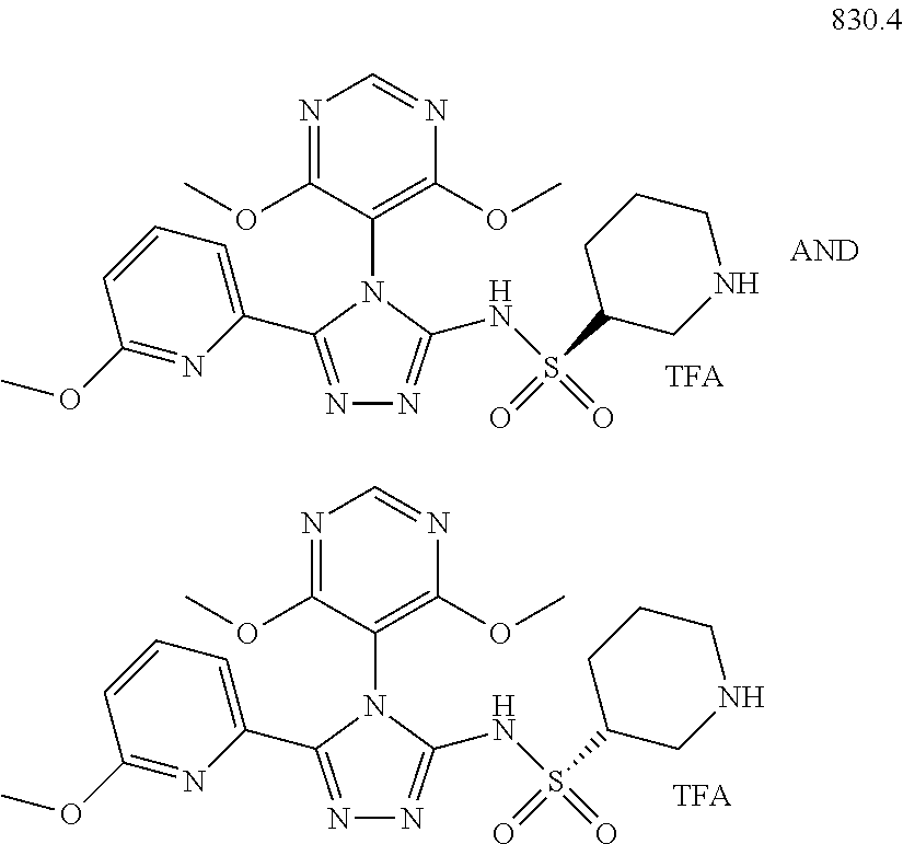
N1=C(OC)C(N2C(NS(=O)(=O)C3CNCCC3)=NN=C2C2=CC=CC(OC)=N2)=C(OC)N=C1.N1=C(OC)C(N2C(NS(=O)(=O)C3CNCCC3)=NN=C2C2=CC=CC(OC)=N2)=C(OC)N=C1
